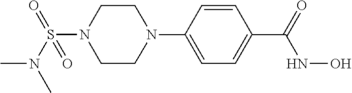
C1(C(NO)=O)=CC=C(N2CCN(S(N(C)C)(=O)=O)CC2)C=C1
